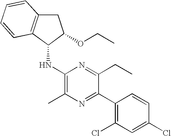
C1(Cl)=CC(Cl)=C(C2=NC(C)=C(NC3C(OCC)CC4=C3C=CC=C4)N=C2CC)C=C1
